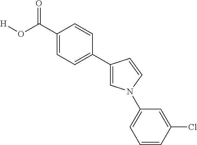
C1(C(O[H])=O)=CC=C(C2=CN(C3=CC=CC(Cl)=C3)C=C2)C=C1
